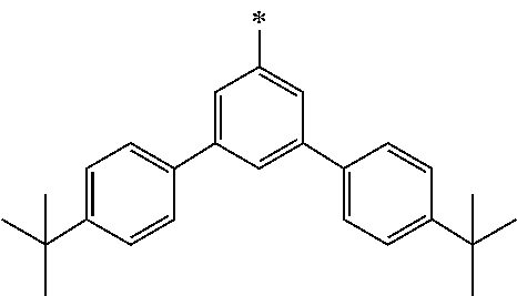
C1=C(C2=CC=C(C(C)(C)C)C=C2)C=C(C2=CC=C(C(C)(C)C)C=C2)C=C1C
